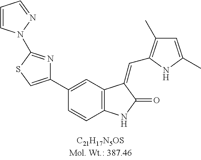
C1(C2=CC3=C(C=C2)NC(=O)C3=CC2=C(C)C=C(C)N2)=CSC(N2C=CC=N2)=N1
